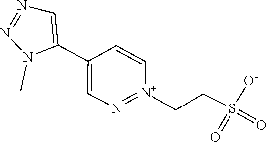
N1=NN(C)C(C2=CN=[N+](CCS(=O)(=O)[O-])C=C2)=C1
